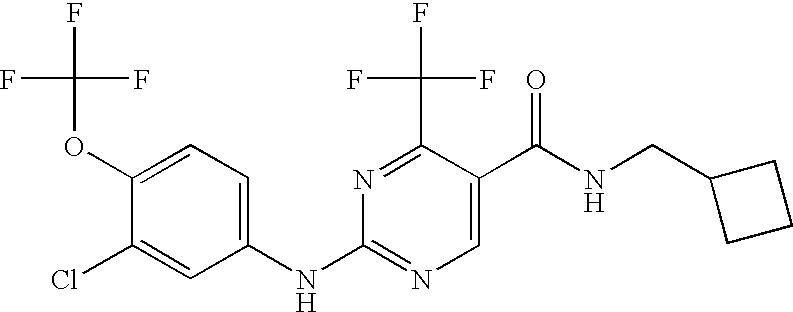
C1(Cl)=CC(NC2=NC=C(C(NCC3CCC3)=O)C(C(F)(F)F)=N2)=CC=C1OC(F)(F)F
